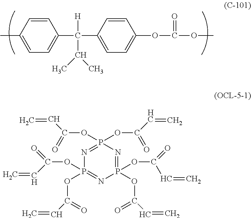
C1=CC(C)=CC=C1C(C1=CC=C(OC(OC)=O)C=C1)([H])C(C)C.P1(OC(C=C)=O)(OC(=O)C=C)=NP(OC(=O)C=C)(OC(=O)C=C)=NP(OC(=O)C=C)(OC(=O)C=C)=N1
